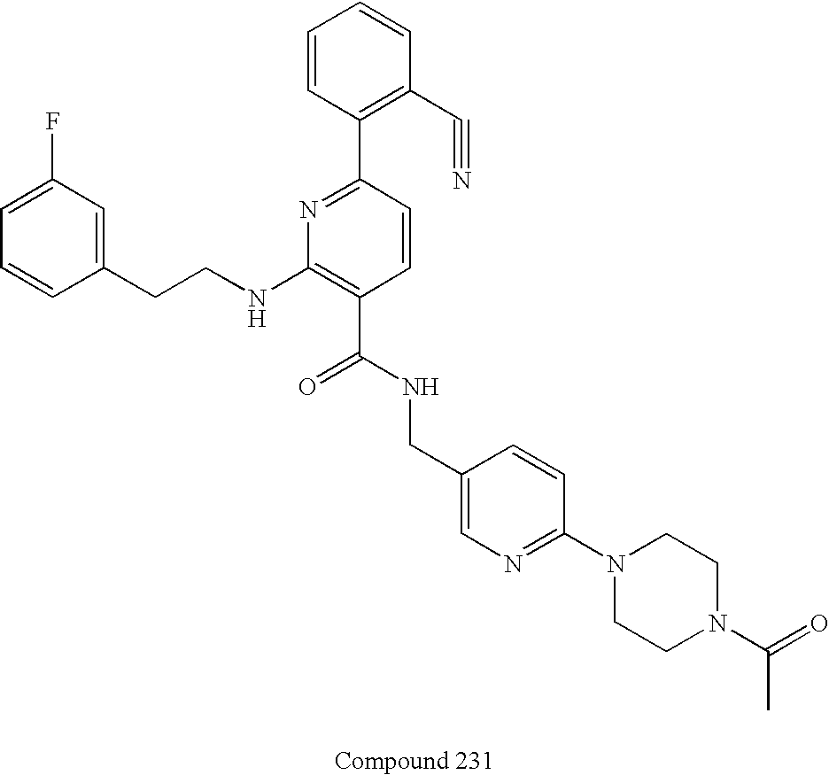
C1(NCCC2=CC(F)=CC=C2)=C(C(NCC2=CN=C(N3CCN(C(=O)C)CC3)C=C2)=O)C=CC(C2=C(C#N)C=CC=C2)=N1
